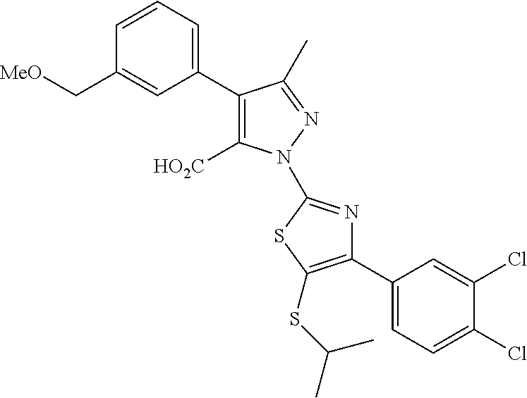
C1(C2=C([HO2C])N(C3=NC(C4=CC=C(Cl)C(Cl)=C4)=C(SC(C)C)S3)N=C2C)=CC=CC(C[MeO])=C1
